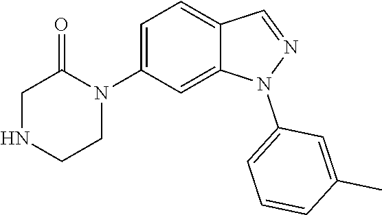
C1NCCN(C2=CC=C3C(=C2)N(C2=CC=CC(C)=C2)N=C3)C1=O
